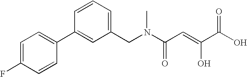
C1(C2=CC=C(F)C=C2)=CC(CN(C(C=C(C(O)=O)O)=O)C)=CC=C1
